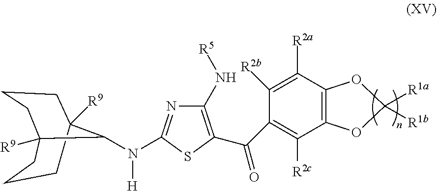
C12=C(C([R2a])=C([R2b])C(C(=O)C3=C(N[R5])N=C(N([H])C4C5([R9])CCCC4([R9])CCC5)S3)=C1[R2c])OC([R1a])([R1b])O2
